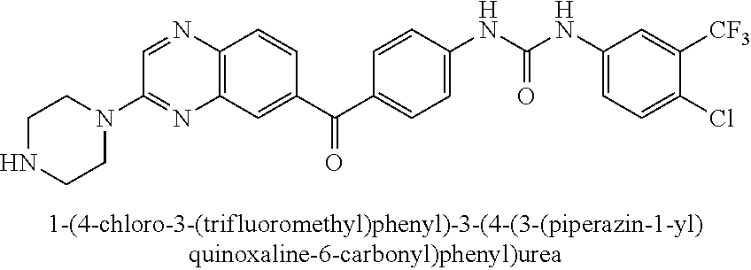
N1=C(N2CCNCC2)C=NC2=C1C=C(C(C1=CC=C(NC(NC3=CC=C(Cl)C([CF3])=C3)=O)C=C1)=O)C=C2
